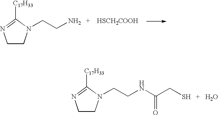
C1CN(CCNC(C[SH   +   H2O])=O)C([C17H33])=N1.C1CN(CC[NH2   +    HSCH2COOH])C([C17H33])=N1
